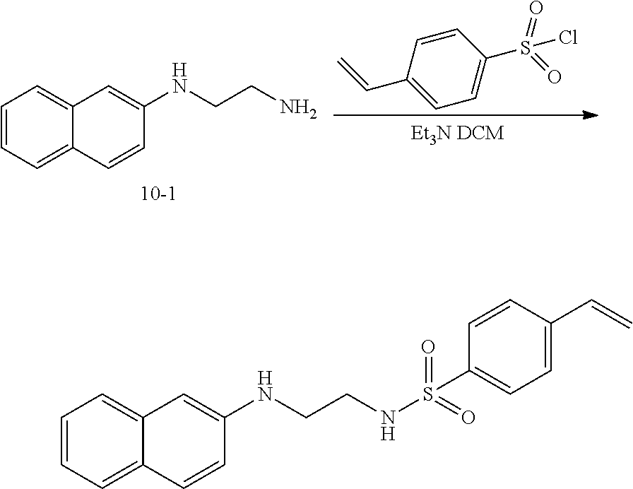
C1=CC=C2C(=C1)C=C(NCCN)C=C2.C=CC1=CC=C(S(=O)(=O)Cl)C=C1.[10-1].C1=CC=C2C(=C1)C=C(NCCNS(=O)(=O)C1=CC=C(C=C)C=C1)C=C2
